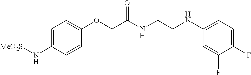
C1=C(N[MeO2S])C=CC(OCC(NCCNC2=CC=C(F)C(F)=C2)=O)=C1
